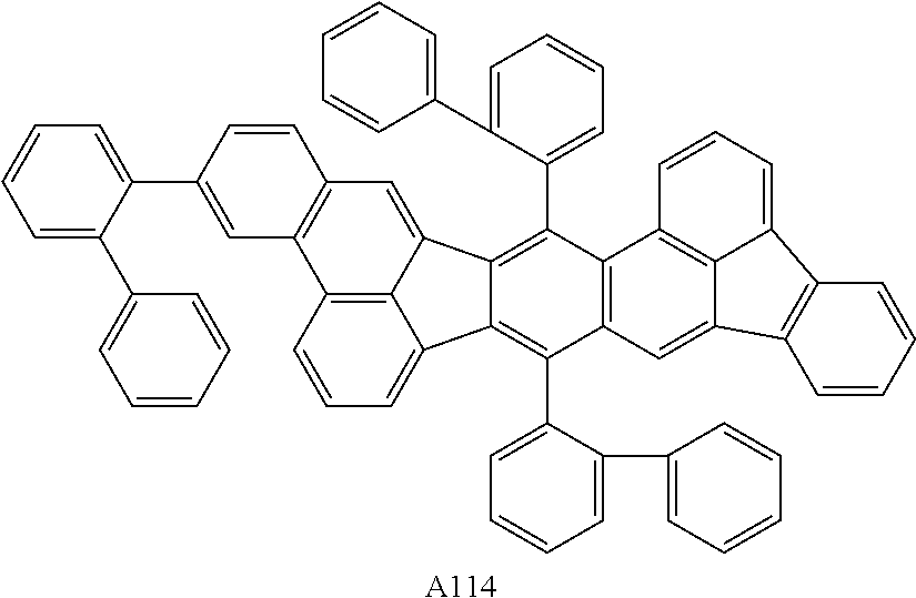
C12=C3C(=CC=C1)C1=C(C4=CC=CC=C4C4=CC=CC=C4)C4=C(C(C5=CC=CC=C5C5=CC=CC=C5)=C1C3=CC1=C2C=C(C2=CC=CC=C2C2=CC=CC=C2)C=C1)C1=C2C(=C4)C3=C(C2=CC=C1)C=CC=C3.[A114]
